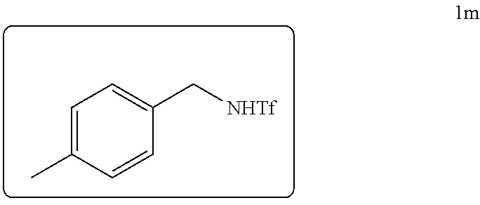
C1=C(C)C=CC(C[NHTf])=C1
